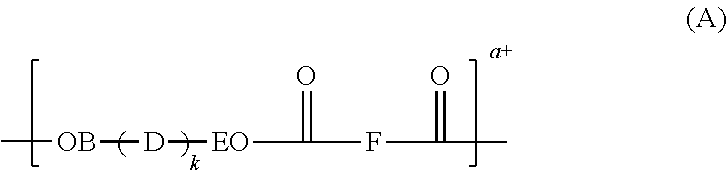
C[OB][D][EO]C(FC(=O)C)=O
